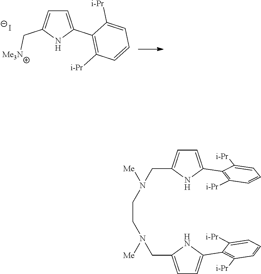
C1=C(C2=C([i-Pr])C=CC=C2[i-Pr])NC(C[Me3N])=C1.[I-].C1=C(C2=C([i-Pr])C=CC=C2[i-Pr])NC(CN(CCN(CC2=CC=C(C3=C([i-Pr])C=CC=C3[i-Pr])N2)[Me])[Me])=C1
